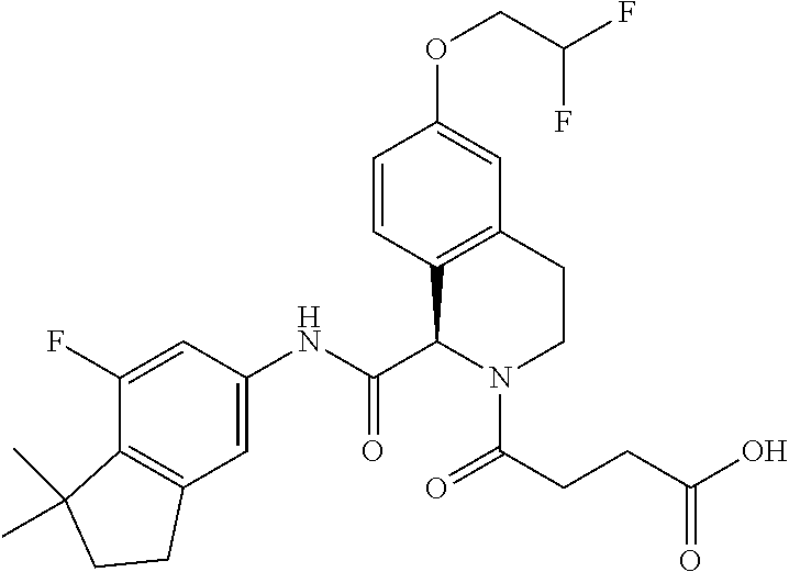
C1=CC2=C(C=C1OCC(F)F)CCN(C(CCC(O)=O)=O)C2C(NC1=CC2=C(C(F)=C1)C(C)(C)CC2)=O
